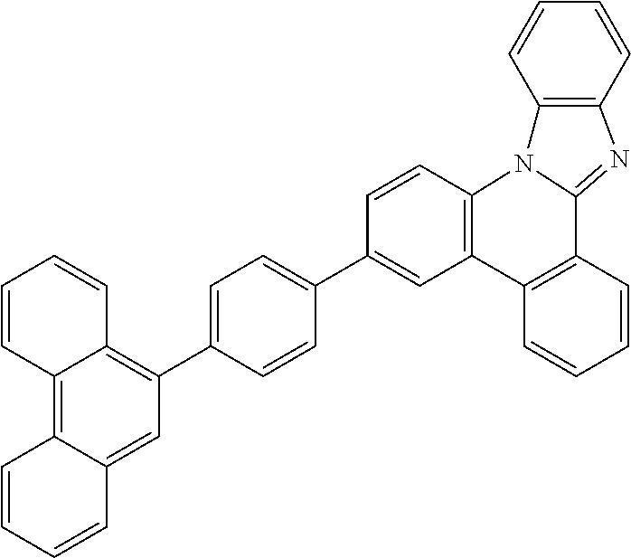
C1=C(C2=C3C(=C4C(=C2)C=CC=C4)C=CC=C3)C=CC(C2=CC3=C(C=C2)N2C(=NC4=C2C=CC=C4)C2=C3C=CC=C2)=C1
